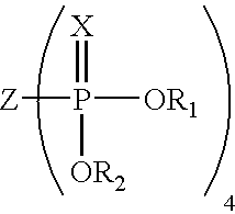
[Z]P([OR1])(=[X])[OR2]
